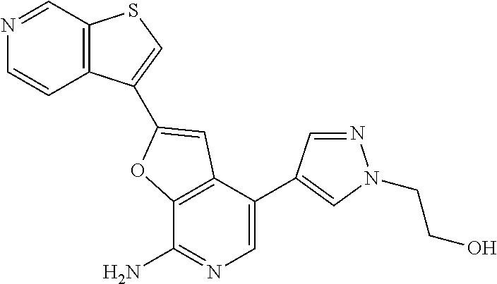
C12=C(C(C3=CN(CCO)N=C3)=CN=C1N)C=C(C1=CSC3=C1C=CN=C3)O2
